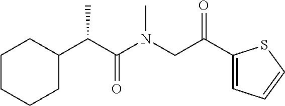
C1CC(C(C(N(CC(C2=CC=CS2)=O)C)=O)C)CCC1
